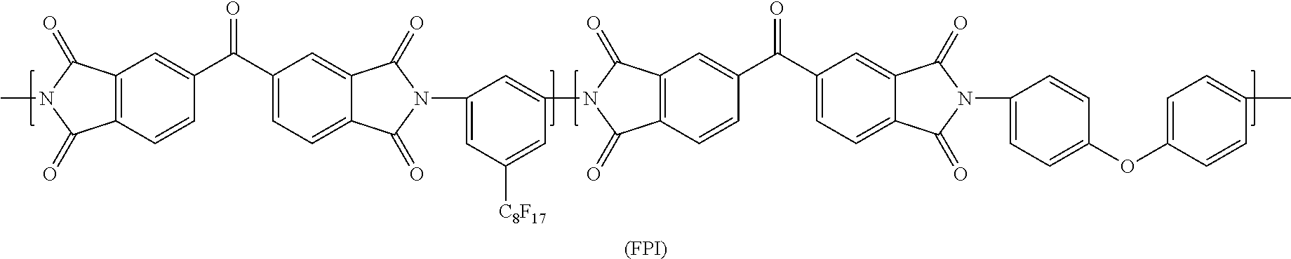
CN1C(=O)C2=C(C1=O)C=CC(C(C1=CC=C3C(=C1)C(=O)N(C1=CC([C8F17])=CC(N4C(=O)C5=C(C4=O)C=CC(C(C4=CC=C6C(=C4)C(=O)N(C4=CC=C(OC7=CC=C(C)C=C7)C=C4)C6=O)=O)=C5)=C1)C3=O)=O)=C2.[(FPI)]
